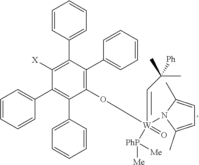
C1(C2=CC=CC=C2)=C([X])C(C2=CC=CC=C2)=C(C2=CC=CC=C2)C(O[W](=O)([PhP]([Me])[Me])(=CC(C)(C)[Ph])N2C(C)=CC=C2C)=C1C1=CC=CC=C1
